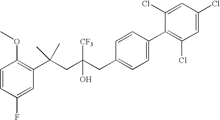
C1(F)=CC(C(CC(CC2=CC=C(C3=C(Cl)C=C(Cl)C=C3Cl)C=C2)(O)[CF3])(C)C)=C(OC)C=C1
